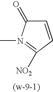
C1=CC([NO2])=N(C)C1=O
